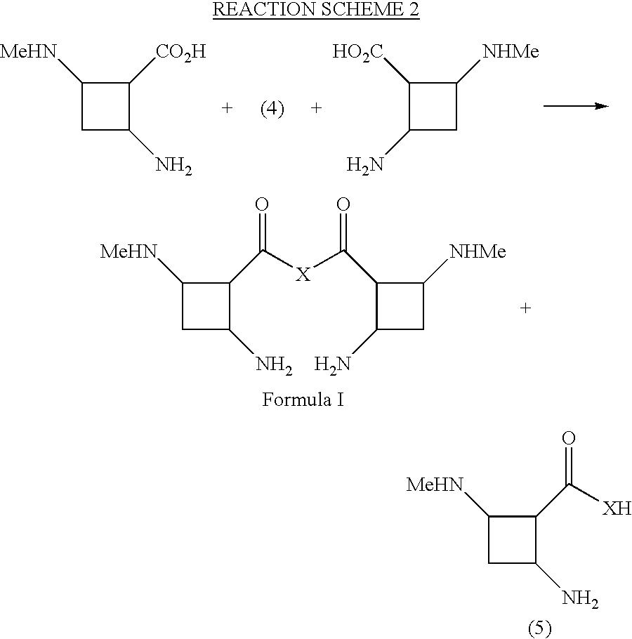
C1([MeHN])CC(N)C1[CO2H].C1([HO2C])C(N)CC1[NHMe].C1([MeHN])CC(N)C1C([X]C(C1C(N)CC1[NHMe])=O)=O.C1([MeHN])CC(N)C1C([XH])=O
